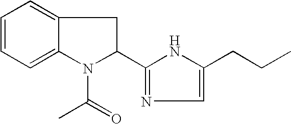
C1=CC=C2C(=C1)CC(C1=NC=C(CCC)N1)N2C(C)=O
